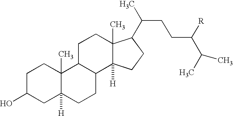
C1C(O)CC2([H])C(C)(C1)C1C(CC2)C2([H])C(C)(CC1)C(C(CCC([R])C(C)C)C)CC2
